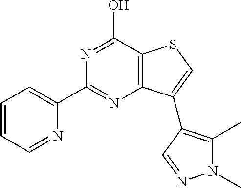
N1=C(O)C2=C(N=C1C1=CC=CC=N1)C(C1=C(C)N(C)N=C1)=CS2
